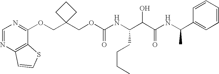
C1=NC2=C(C(OCC3(COC(NC(C(C(NC(C4=CC=CC=C4)C)=O)O)CCCC)=O)CCC3)=N1)SC=C2
